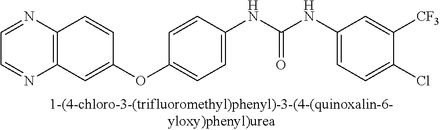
C1=NC2=C(N=C1)C=CC(OC1=CC=C(NC(NC3=CC=C(Cl)C([CF3])=C3)=O)C=C1)=C2
